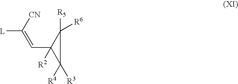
[L]C([CN])=CC1([R2])C([R4])([R3])C1([R6])[R5]
